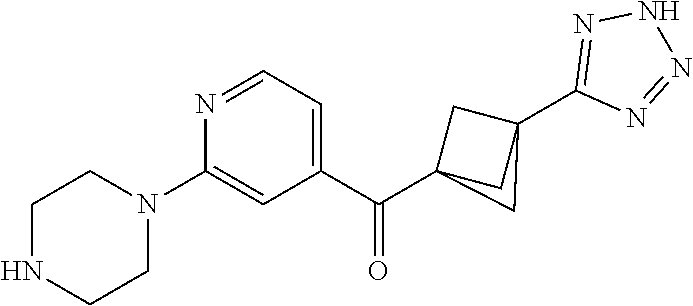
C1NCCN(C2=CC(C(C34CC(C5=NNN=N5)(C3)C4)=O)=CC=N2)C1
